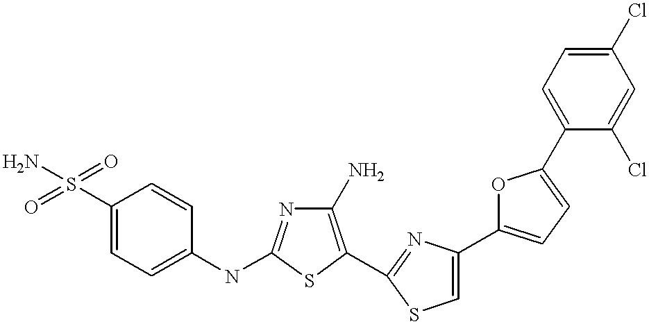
C1(S(=O)(=O)N)=CC=C(NC2=NC(N)=C(C3=NC(C4=CC=C(C5=CC=C(Cl)C=C5Cl)O4)=CS3)S2)C=C1
